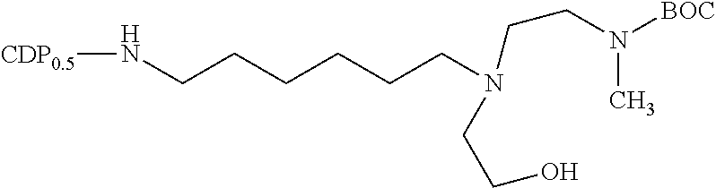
N(CCCCCCN(CCO)CCN([BOC])C)[CDP0.5]
